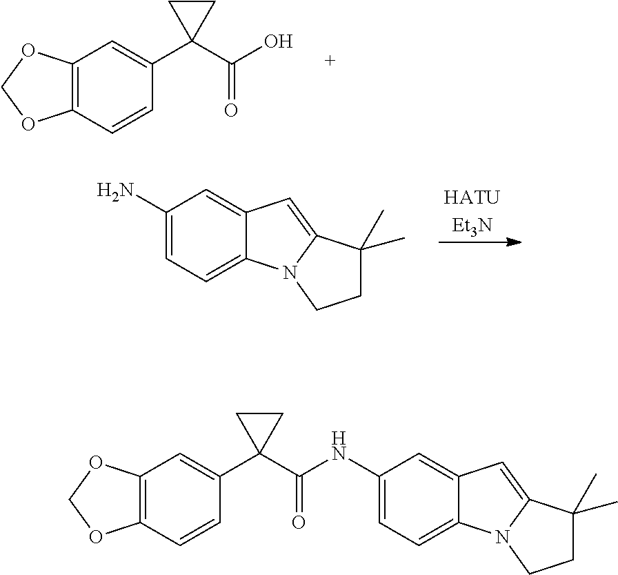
C1(N)=CC=C2C(=C1)C=C1N2CCC1(C)C.[HATUEt3N].C12=C(C=CC(C3(C(O)=O)CC3)=C1)OCO2.C(=O)(NC1=CC=C2C(=C1)C=C1N2CCC1(C)C)C1(C2=CC3=C(C=C2)OCO3)CC1
